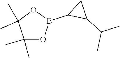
C1(C)(C)OB(C2C(C(C)C)C2)OC1(C)C
